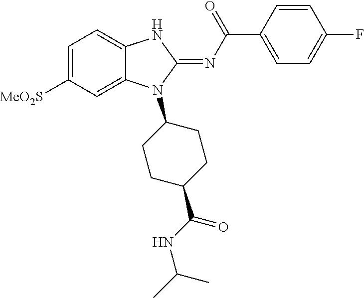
C1=C([MeO2S])C=C2C(=C1)NC(=NC(C1=CC=C(F)C=C1)=O)N2C1CCC(C(NC(C)C)=O)CC1
